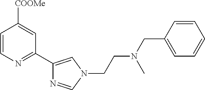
N1(CCN(CC2=CC=CC=C2)C)C=C(C2=NC=CC([COOMe])=C2)N=C1
